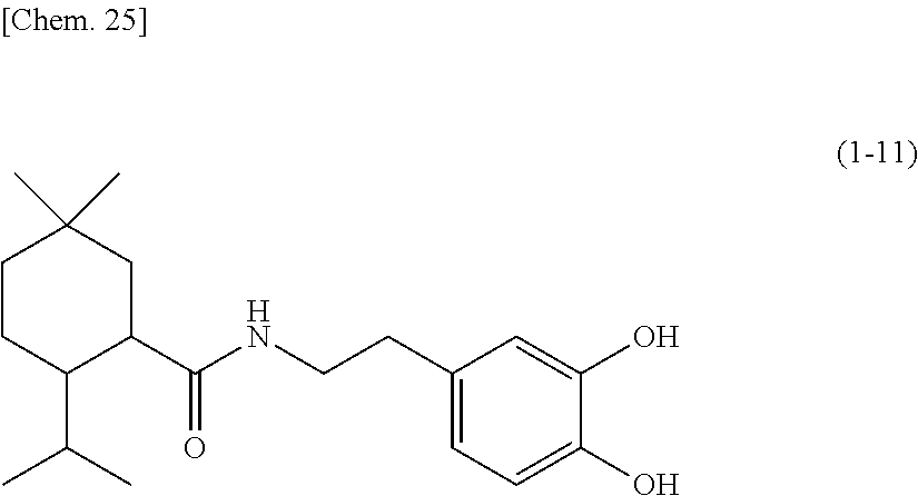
C1CC(C(C)C)C(C(NCCC2=CC=C(O)C(O)=C2)=O)CC1(C)C
